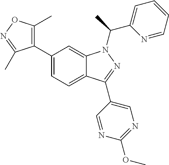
C12=CC=C(C3=C(C)ON=C3C)C=C1N(C(C1=CC=CC=N1)C)N=C2C1=CN=C(OC)N=C1
